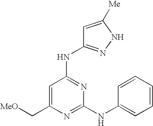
N(C1=NC(NC2=CC=CC=C2)=NC(C[MeO])=C1)C1=NNC([Me])=C1
